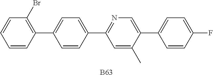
C1=CC(C2=NC=C(C3=CC=C(F)C=C3)C(C)=C2)=CC=C1C1=C(Br)C=CC=C1.[B63]
